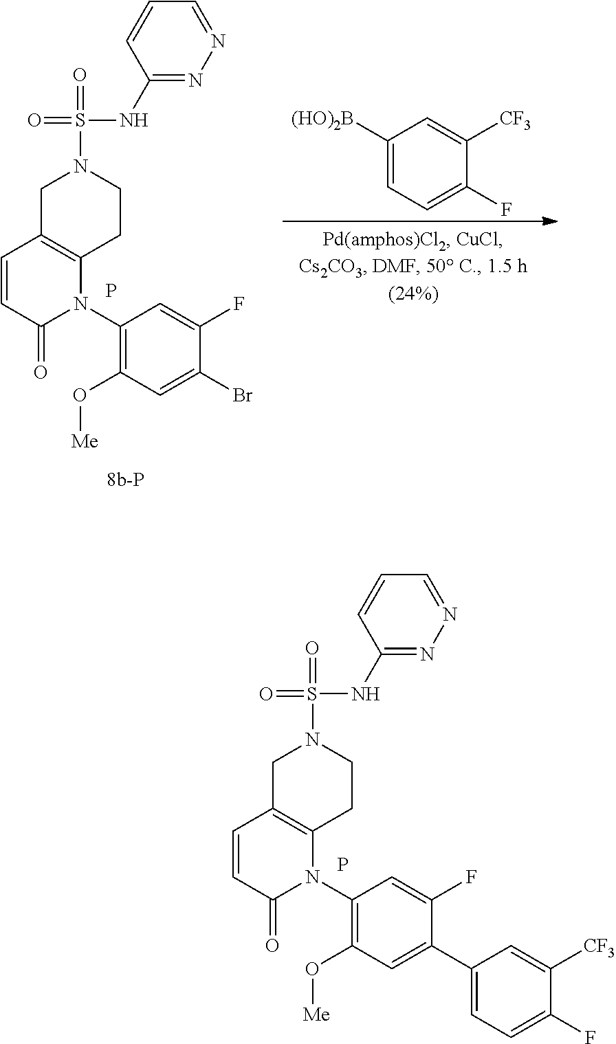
P.C1(N2C3=C(C=CC2=O)CN(S(NC2=NN=CC=C2)(=O)=O)CC3)=C(O[Me])C=C(C2=CC=C(F)C([CF3])=C2)C(F)=C1.C1(N2C3=C(C=CC2=O)CN(S(NC2=NN=CC=C2)(=O)=O)CC3)=C(O[Me])C=C(Br)C(F)=C1.P.C1([(HO)2B])=CC=C(F)C([CF3])=C1
